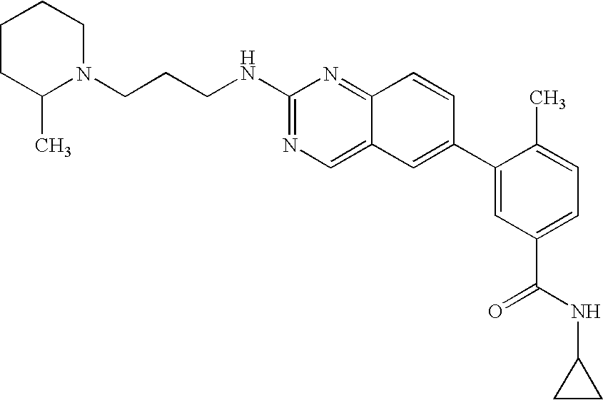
C12=NC(NCCCN3C(C)CCCC3)=NC=C1C=C(C1=CC(C(NC3CC3)=O)=CC=C1C)C=C2
